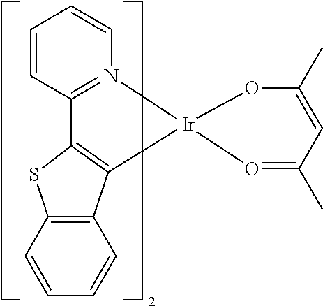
[Ir]12(OC(C)=CC(C)=O1)C1=C(SC3=C1C=CC=C3)C1=N2C=CC=C1
